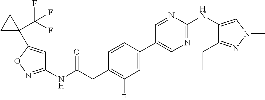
C1(NC(CC2=C(F)C=C(C3=CN=C(NC4=CN(C)N=C4CC)N=C3)C=C2)=O)=NOC(C2(C(F)(F)F)CC2)=C1
